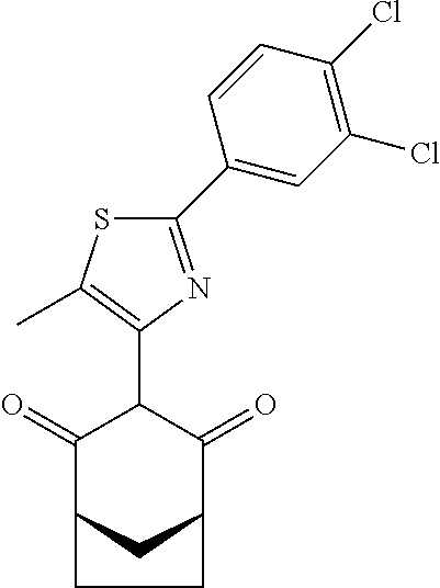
C1(=O)C2CC(C(=O)C1C1=C(C)SC(C3=CC(Cl)=C(Cl)C=C3)=N1)CC2
